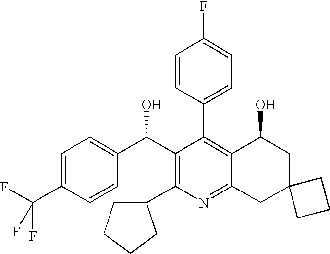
C1(F)=CC=C(C2=C3C(=NC(C4CCCC4)=C2C(C2=CC=C(C(F)(F)F)C=C2)O)CC2(CC3O)CCC2)C=C1
